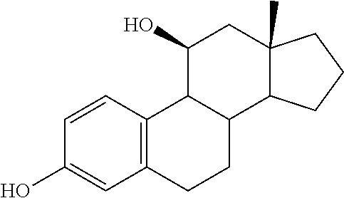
C1=CC2=C(C=C1O)CCC1C2C(O)CC2(C)C1CCC2
